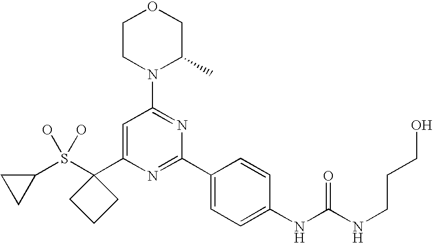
C1(S(C2(C3=CC(N4C(C)COCC4)=NC(C4=CC=C(NC(NCCCO)=O)C=C4)=N3)CCC2)(O)O)CC1
